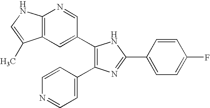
C1(C2=CC3=C(N=C2)NC=C3C)=C(C2=CC=NC=C2)N=C(C2=CC=C(F)C=C2)N1
